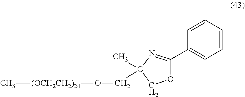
C1(C2=NC(CO[(OCH2CH2)24]C)(C)CO2)=CC=CC=C1
